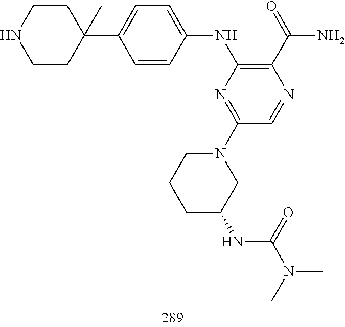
C1=CC(NC2=C(C(=O)N)N=CC(N3CCCC(NC(N(C)C)=O)C3)=N2)=CC=C1C1(C)CCNCC1
